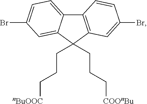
C12=C(C(CCC[nBuOOC])(CCC[COOnBu])C3=CC(Br)=CC=C13)C=C(Br)C=C2
